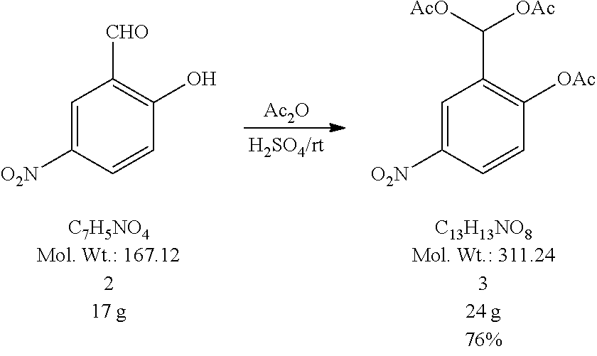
C1=C([O2N])C=CC(O)=C1[CHO].C1=C([O2N])C=CC([OAc])=C1C([AcO])[OAc].[Ac2O]
